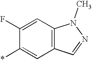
C1(F)=CC2=C(C=C1*)C=NN2C
